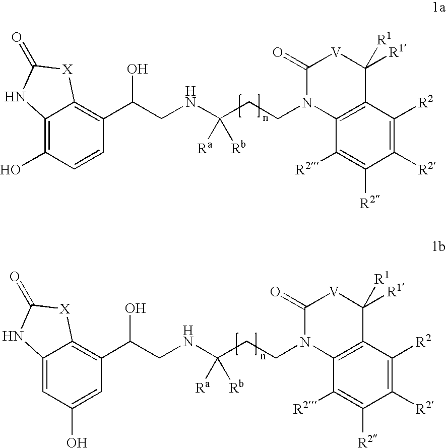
C12=C(O)C=CC(C(CNC(CCN3C4=C(C([R1])([R1])[V]C3=O)C([R2])=C([R2])C([R2])=C4[R2])([Ra])[Rb])O)=C1[X]C(=O)N2.C12=CC(O)=CC(C(CNC(CCN3C4=C(C([R1])([R1])[V]C3=O)C([R2])=C([R2])C([R2])=C4[R2])([Ra])[Rb])O)=C1[X]C(=O)N2
